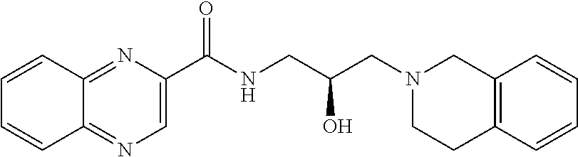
C12=NC(C(NCC(CN3CCC4=C(C3)C=CC=C4)O)=O)=CN=C1C=CC=C2
